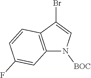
N1([BOC])C2=C(C(Br)=C1)C=CC(F)=C2
